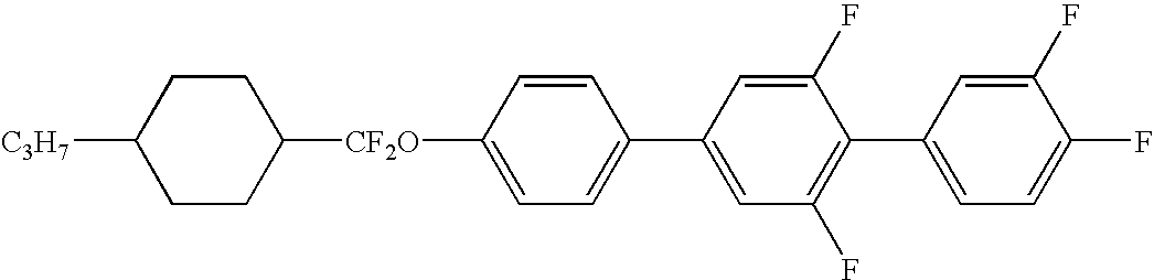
C1([CF2O]C2=CC=C(C3=CC(F)=C(C4=CC=C(F)C(F)=C4)C(F)=C3)C=C2)CCC([C3H7])CC1
